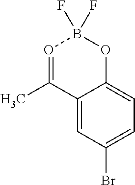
C12=CC(Br)=CC=C1OB(F)(F)O=C2C
